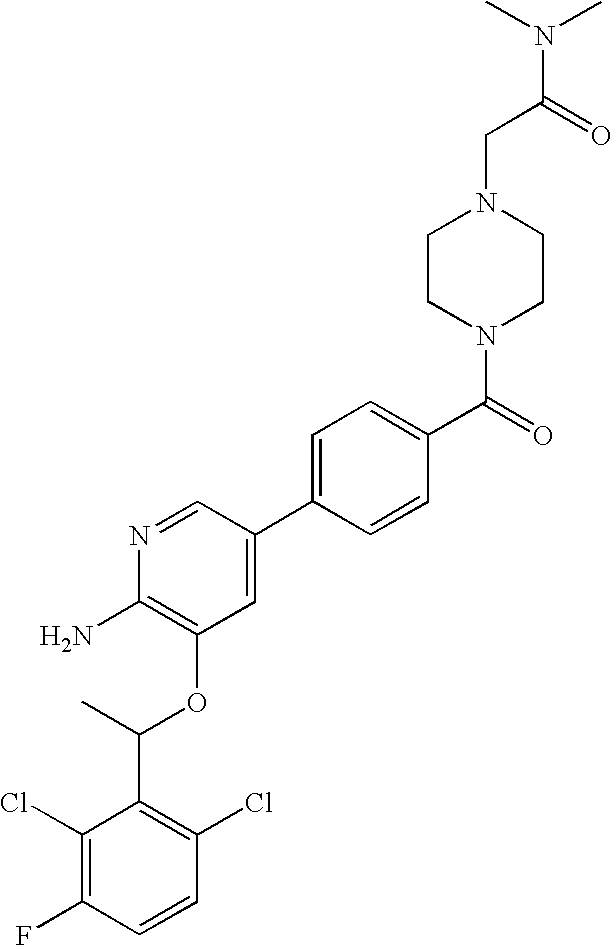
C1(Cl)=C(F)C=CC(Cl)=C1C(C)OC1=C(N)N=CC(C2=CC=C(C(=O)N3CCN(CC(N(C)C)=O)CC3)C=C2)=C1
